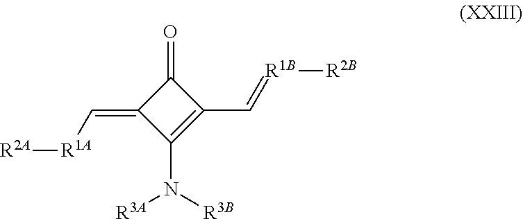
C1(=O)C(=C[R1A][R2A])C(N([R3B])[R3A])=C1C=[R1B][R2B]
